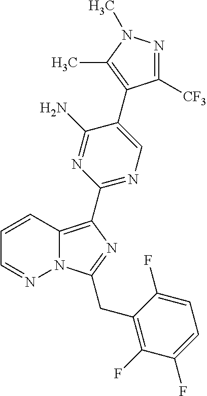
C1=CC2=C(C3=NC=C(C4=C(C)N(C)N=C4[CF3])C(N)=N3)N=C(CC3=C(F)C(F)=CC=C3F)N2N=C1
